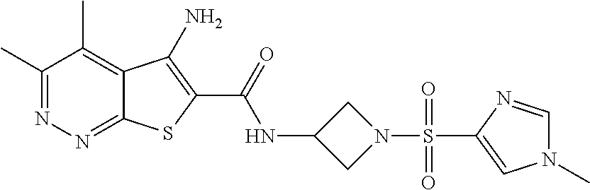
C1(C)=NN=C2C(=C1C)C(N)=C(C(=O)NC1CN(S(=O)(=O)C3=CN(C)C=N3)C1)S2
